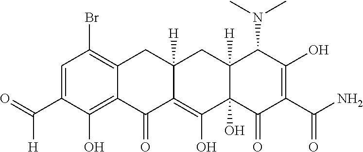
C1=C(C(=O)[H])C(O)=C2C(=C1Br)CC1([H])C(=C(O)C3(O)C([H])(C1)C(N(C)C)C(O)=C(C(N)=O)C3=O)C2=O
